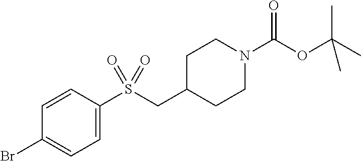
C1=CC(S(CC2CCN(C(OC(C)(C)C)=O)CC2)(=O)=O)=CC=C1Br
